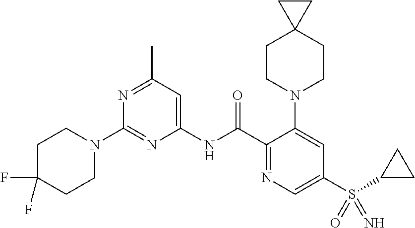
C1(NC(C2=NC=C(S(C3CC3)(=O)=N)C=C2N2CCC3(CC2)CC3)=O)=CC(C)=NC(N2CCC(F)(F)CC2)=N1
